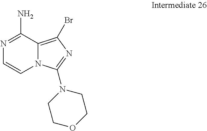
N1=C(N)C2=C(Br)N=C(N3CCOCC3)N2C=C1
